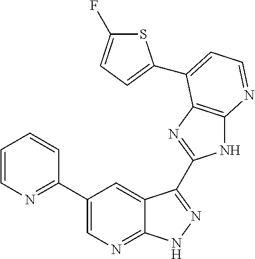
C1(C2=NC=CC=C2)=CN=C2C(=C1)C(C1=NC3=C(N1)N=CC=C3C1=CC=C(F)S1)=NN2
